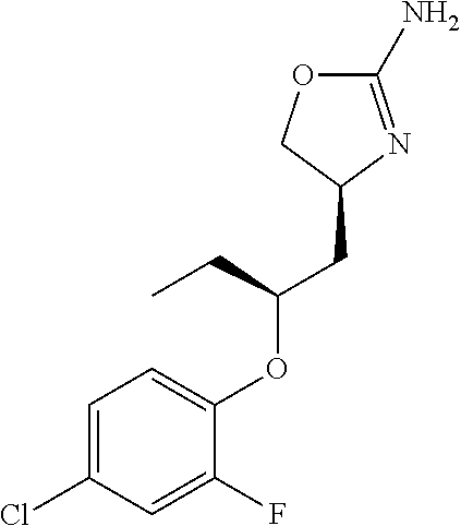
C1(N)=NC(CC(OC2=CC=C(Cl)C=C2F)CC)CO1
